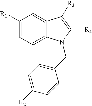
C1([R1])=CC=C2C(=C1)C([R3])=C([R4])N2CC1=CC=C([R2])C=C1
